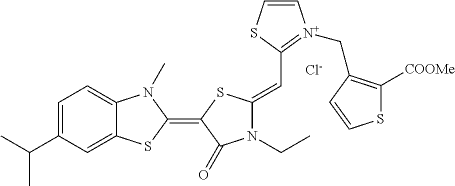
[Cl-].C1=C(C(C)C)C=C2C(=C1)N(C)C(=C1C(=O)N(CC)C(=CC3=[N+](CC4=C([COOMe])SC=C4)C=CS3)S1)S2
